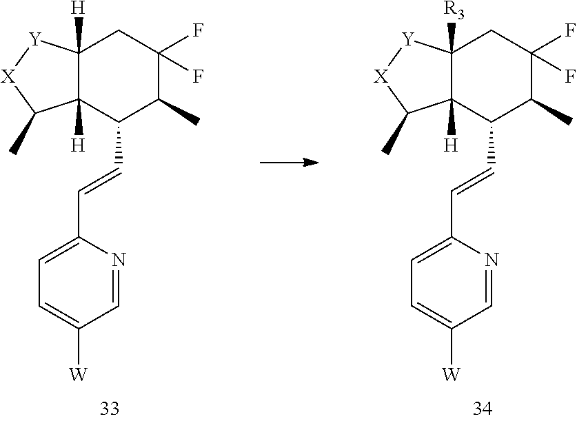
C12([H])C([H])([Y][X]C1C)CC(F)(F)C(C)C2C=CC1=CC=C([W])C=N1.C12([H])C([R3])([Y][X]C1C)CC(F)(F)C(C)C2C=CC1=CC=C([W])C=N1
